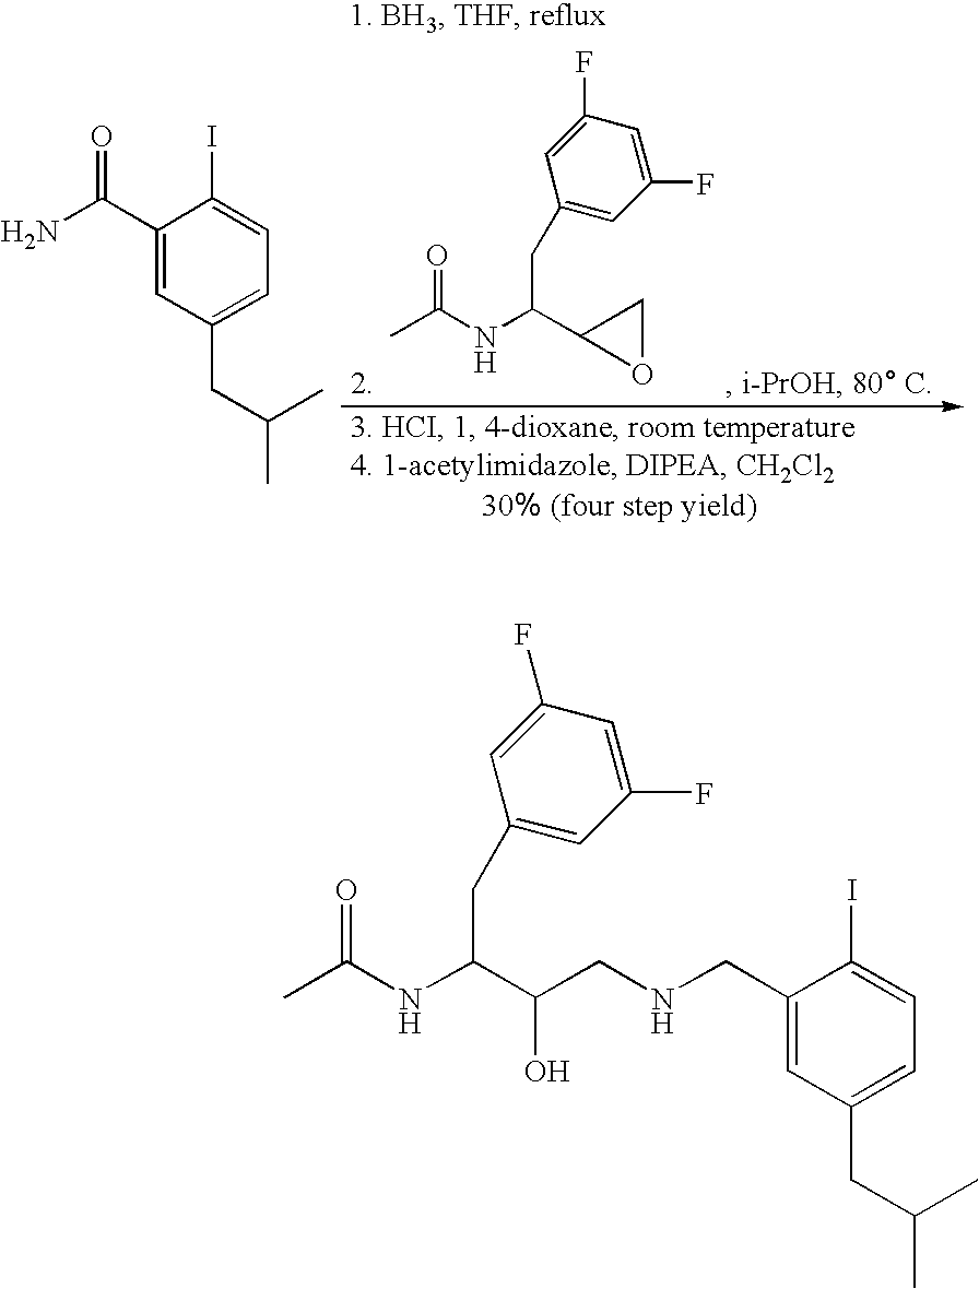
CC(NC(CC1=CC(F)=CC(F)=C1)C1OC1)=O.C(C1=CC(CC(C)C)=CC=C1I)(=O)N.CC(NC(C(CNCC1=CC(CC(C)C)=CC=C1I)O)CC1=CC(F)=CC(F)=C1)=O
